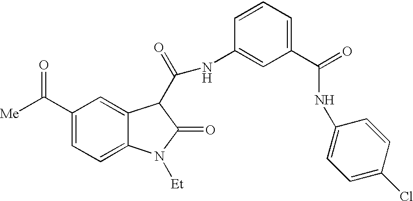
[Me]C(C1=CC=C2C(=C1)C(C(=O)NC1=CC(C(NC3=CC=C(Cl)C=C3)=O)=CC=C1)C(=O)N2[Et])=O
